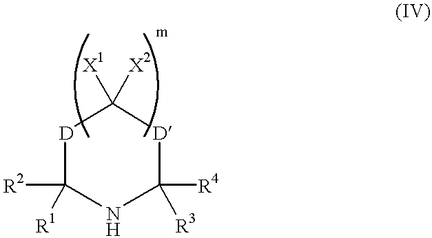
[D]1C([R2])([R1])NC([R4])([R3])[D]C1([X1])[X2]
